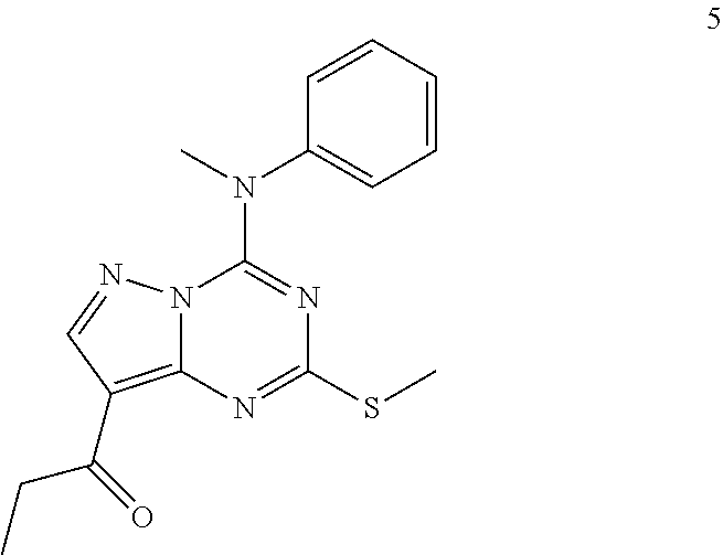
N12C(=C(C(=O)CC)C=N1)N=C(SC)N=C2N(C)C1=CC=CC=C1
